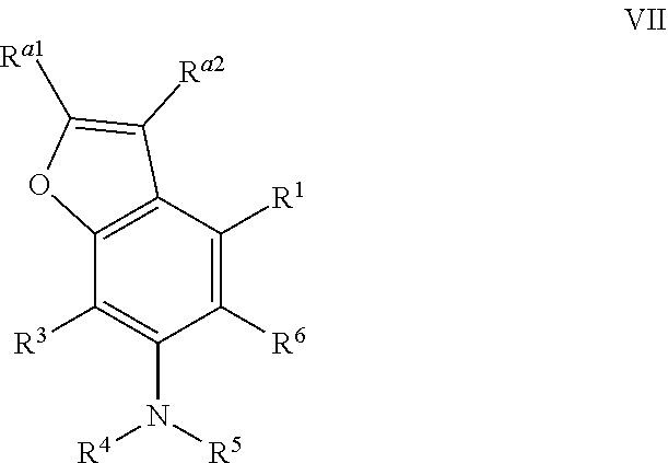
C1([R3])=C(N([R5])[R4])C([R6])=C([R1])C2=C1OC([Ra1])=C2[Ra2]
